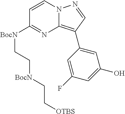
C1=CC([BocN]CC[BocN]CC[OTBS])=NC2=C(C3=CC(O)=CC(F)=C3)C=NN12
